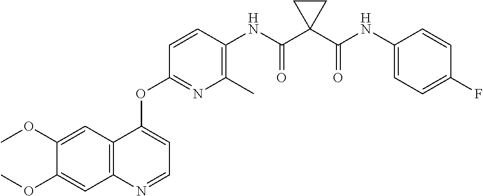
C1=C(OC)C(OC)=CC2=C1C(OC1=NC(C)=C(NC(C3(C(NC4=CC=C(F)C=C4)=O)CC3)=O)C=C1)=CC=N2
